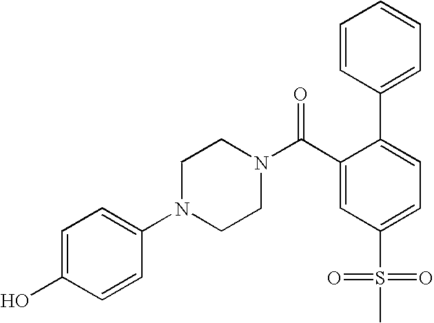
C1(O)=CC=C(N2CCN(C(C3=CC(S(=O)(=O)C)=CC=C3C3=CC=CC=C3)=O)CC2)C=C1
